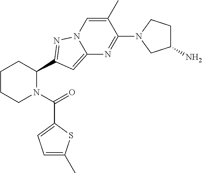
C1CCN(C(=O)C2=CC=C(C)S2)C(C2=NN3C=C(C)C(N4CC(N)CC4)=NC3=C2)C1
